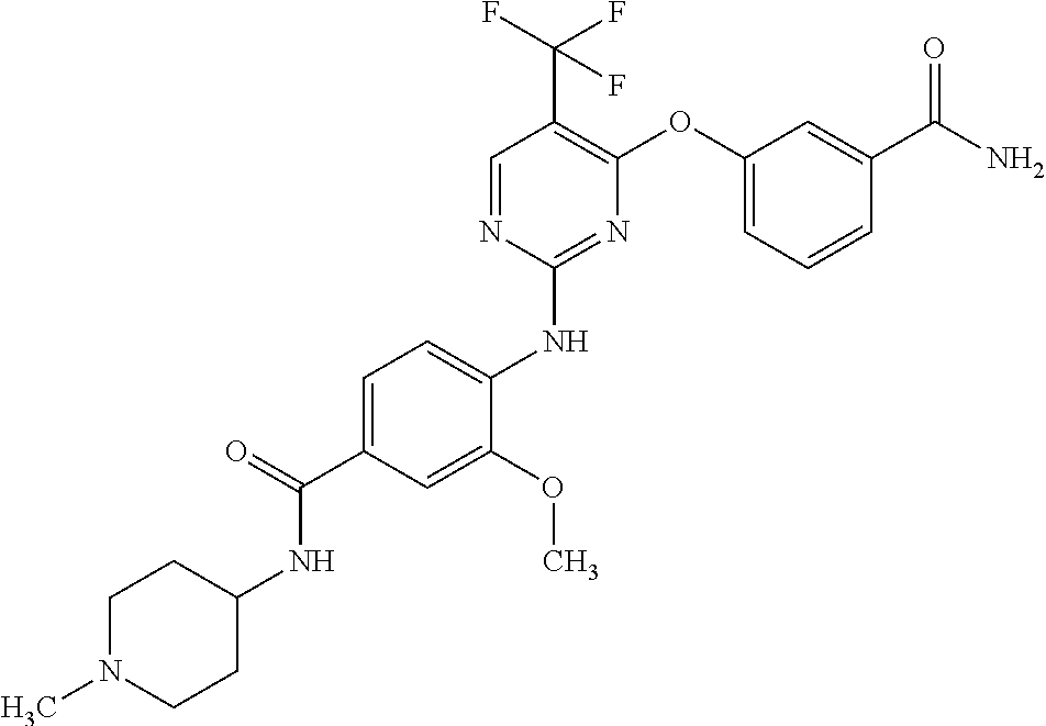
C1=C(C(=O)NC2CCN(C)CC2)C=C(OC)C(NC2=NC(OC3=CC=CC(C(N)=O)=C3)=C(C(F)(F)F)C=N2)=C1
